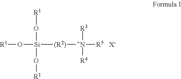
[R1]O[Si]([(R2)][N+]([R5])([R4])[R3])(O[R1])O[R1].[X-]
